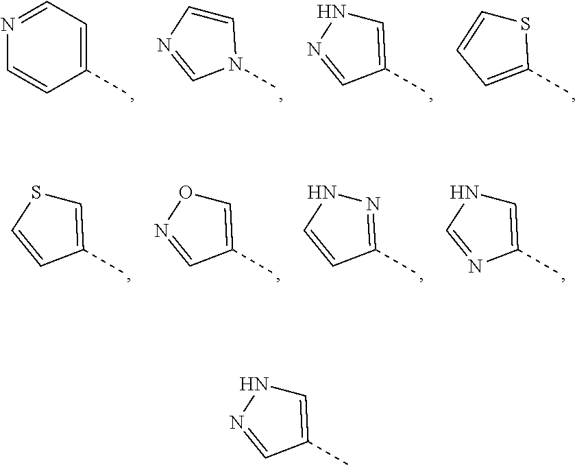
C1(C)=CC=NC=C1.C1=CN=CN1C.C1=C(C)C=NN1.S1C=CC=C1C.C1=C(C)C=CS1.C1=C(C)C=NO1.N1=C(C)C=CN1.C1=C(C)N=CN1.C1=C(C)C=NN1
